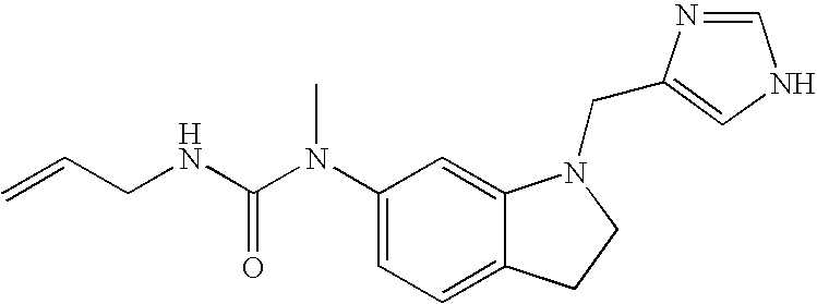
C1(N(C(NCC=C)=O)C)=CC=C2C(=C1)N(CC1=CNC=N1)CC2
